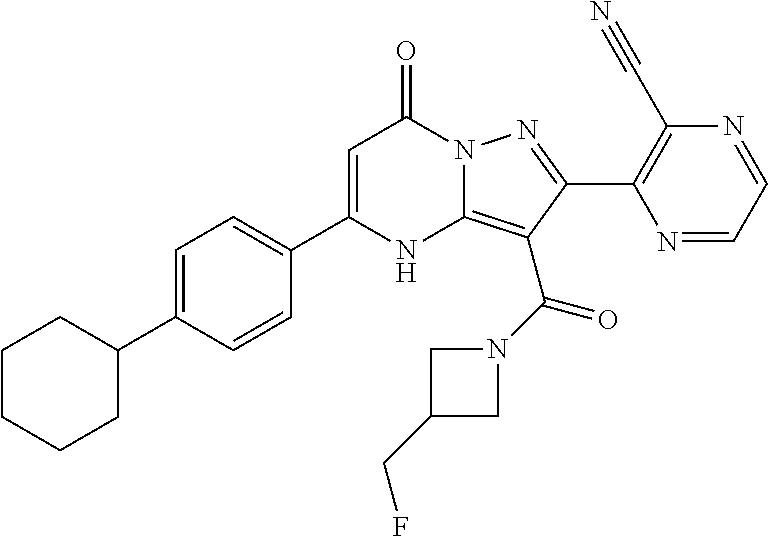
C1=C(C2=CC=C(C3CCCCC3)C=C2)NC2=C(C(N3CC(CF)C3)=O)C(C3=C(C#N)N=CC=N3)=NN2C1=O
